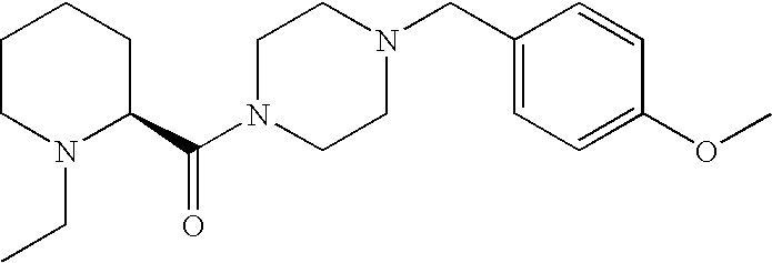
C1CN(CC)C(C(N2CCN(CC3=CC=C(OC)C=C3)CC2)=O)CC1
